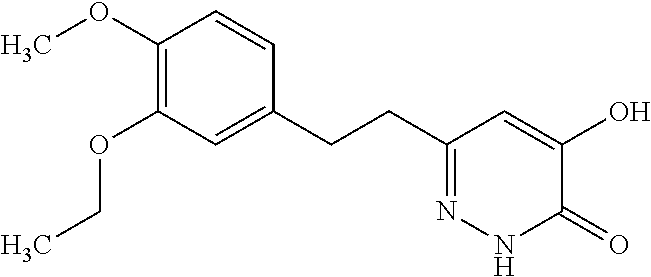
C1(OC)=C(OCC)C=C(CCC2=NNC(=O)C(O)=C2)C=C1
